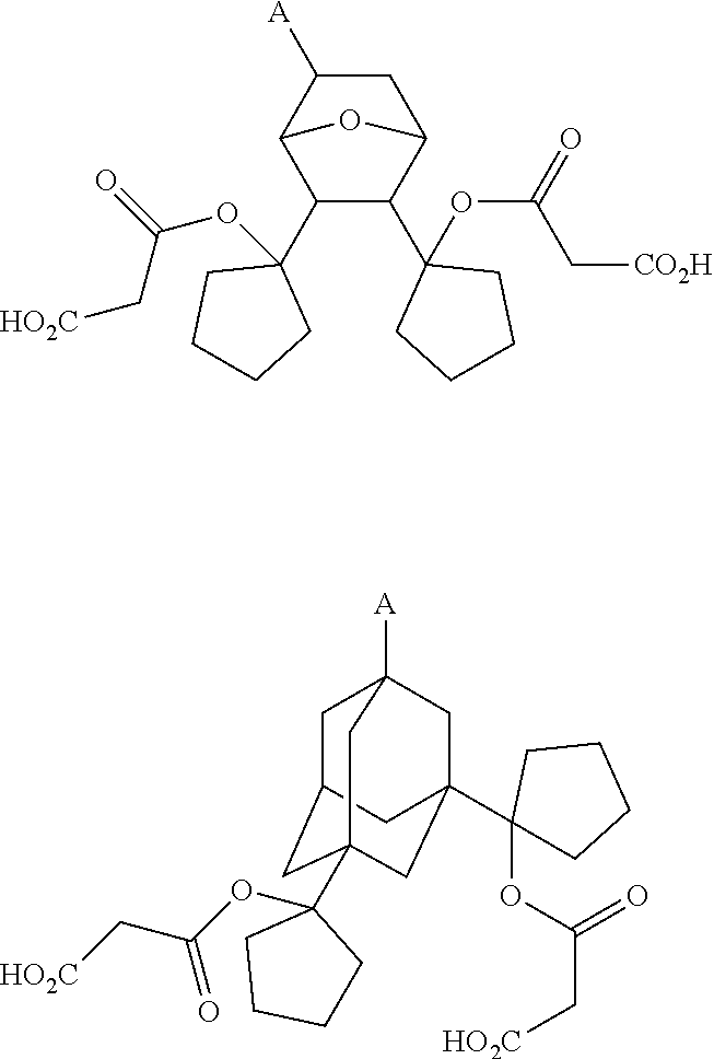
C1C([A])C2C(C3(OC(=O)C[HO2C])CCCC3)C(C3(OC(C[CO2H])=O)CCCC3)C1O2.C1C2CC3(C4(OC(C[HO2C])=O)CCCC4)CC(C4(OC(C[HO2C])=O)CCCC4)(CC1([A])C3)C2
